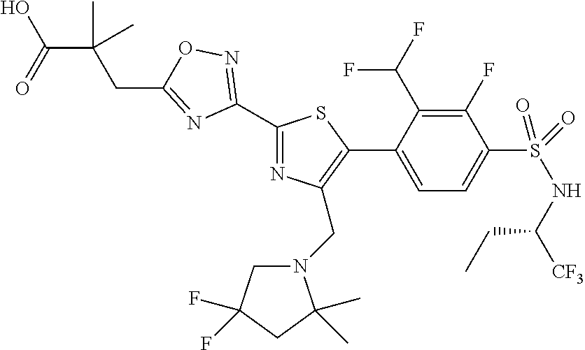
C1(F)=C(C(F)F)C(C2=C(CN3CC(F)(F)CC3(C)C)N=C(C3=NOC(CC(C(O)=O)(C)C)=N3)S2)=CC=C1S(=O)(NC([CF3])CC)=O
